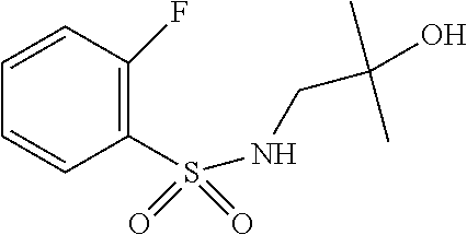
C1=CC(S(=O)(=O)NCC(C)(C)O)=C(F)C=C1
